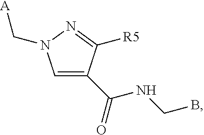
C1=C(C(=O)NCB)C([R5])=NN1C[A]
